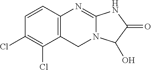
C1=CC2=C(C(Cl)=C1Cl)CN1C(=N2)NC(=O)C1O
